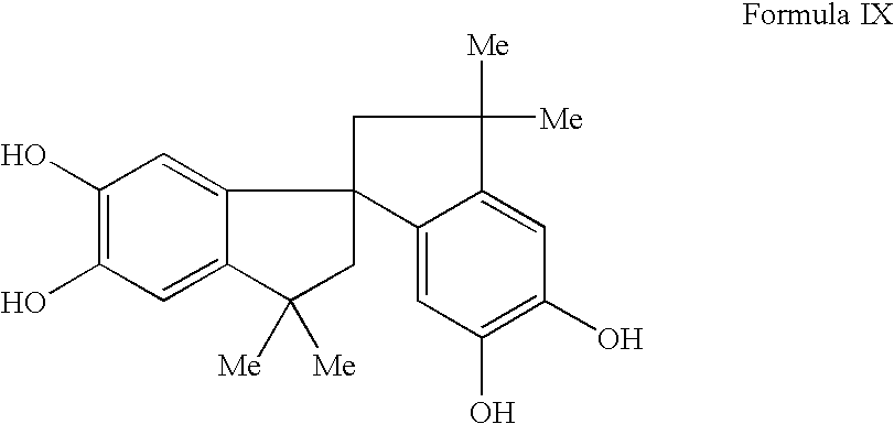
C1(O)=C(O)C=C2C(=C1)C1(CC2([Me])[Me])C2=CC(O)=C(O)C=C2C([Me])([Me])C1
